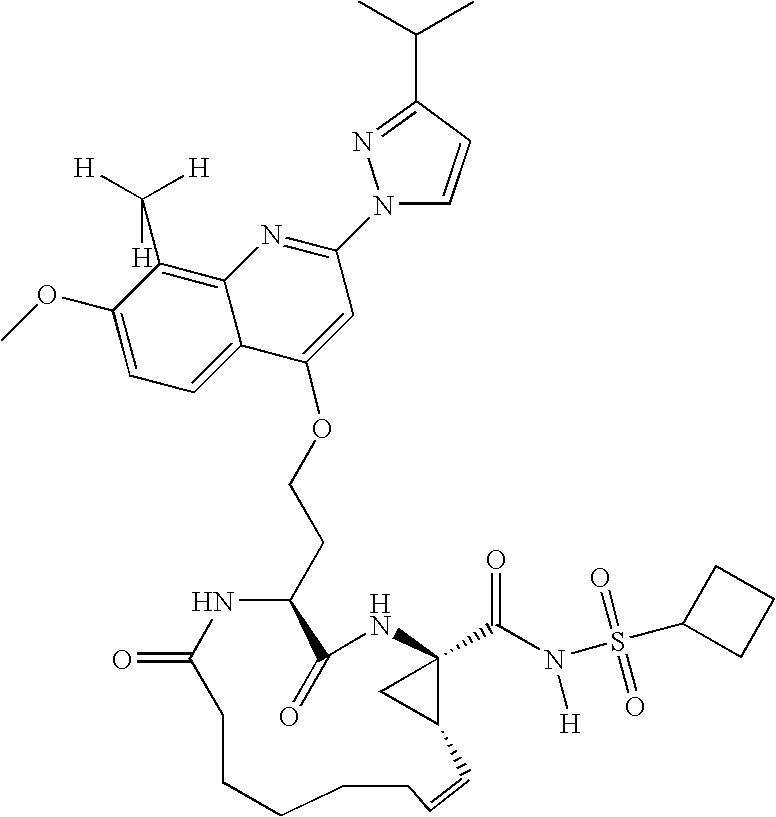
C1(OC)=CC=C2C(=C1C([H])([H])[H])N=C(N1C=CC(C(C)C)=N1)C=C2OCCC1C(=O)NC2(C(N(S(C3CCC3)(=O)=O)[H])=O)C(C2)C=CCCCCCC(=O)N1
